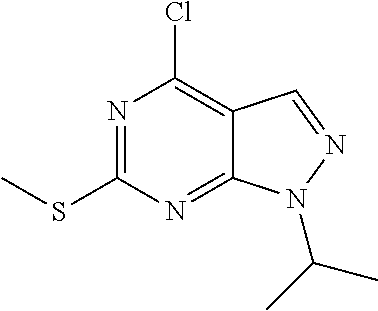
N1=C(SC)N=C2C(=C1Cl)C=NN2C(C)C
